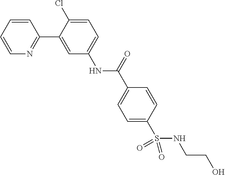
C1=CC=CN=C1C1=CC(NC(C2=CC=C(S(=O)(NCCO)=O)C=C2)=O)=CC=C1Cl
